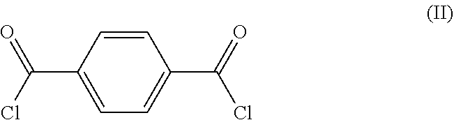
C1=CC(C(Cl)=O)=CC=C1C(=O)Cl
